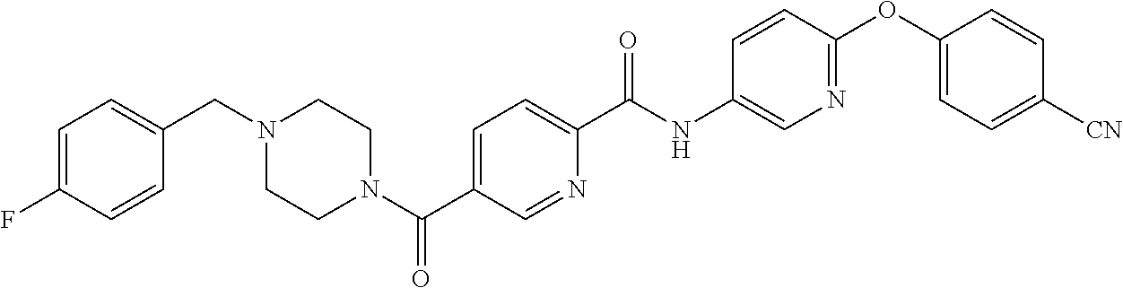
N1(C(C2=CC=C(C(NC3=CN=C(OC4=CC=C([CN])C=C4)C=C3)=O)N=C2)=O)CCN(CC2=CC=C(F)C=C2)CC1
